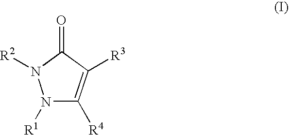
N1([R1])C([R4])=C([R3])C(=O)N1[R2]
